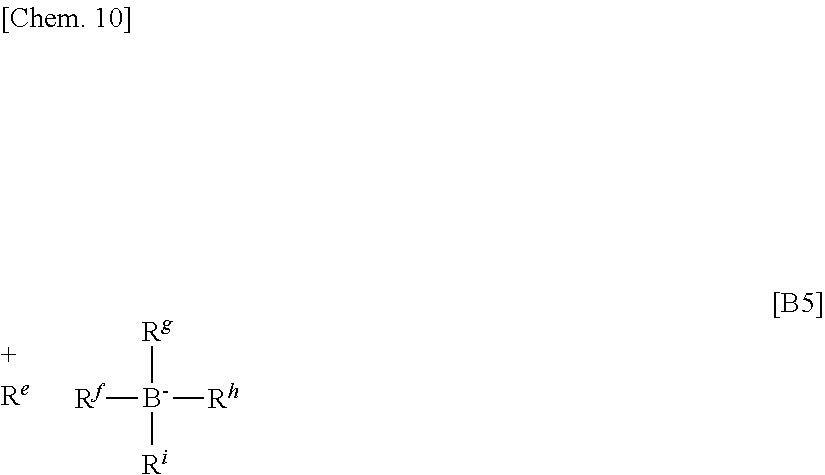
[Rf][B-]([Rg])([Rh])[Ri]
